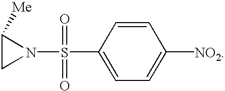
C1=CC(S(N2C([Me])C2)(=O)=O)=CC=C1[NO2]
